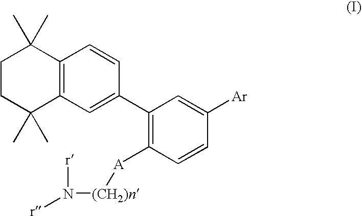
C1CC(C)(C)C2=C(C1(C)C)C=CC(C1=C([A][(CH2)n]N([r])[r])C=CC([Ar])=C1)=C2
